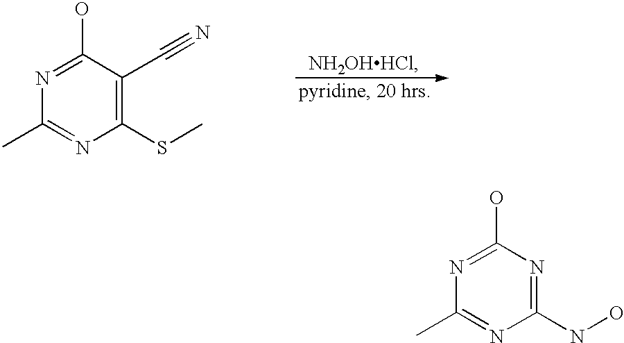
C1(O)=NC(C)=NC(NO)=N1.C1(O)=NC(C)=NC(SC)=C1C#N
